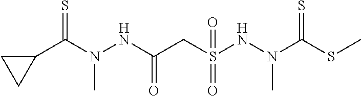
C1(C(N(NC(CS(NN(C(SC)=S)C)(=O)=O)=O)C)=S)CC1
